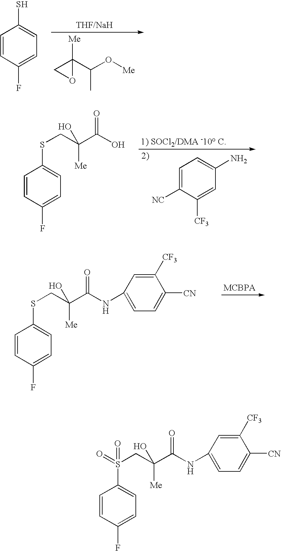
C1=CC(F)=CC=C1S.[Me]C1(C(C)O[Me])CO1.S(C1=CC=C(F)C=C1)CC([Me])(O)C(O)=O.C1=C([NC])C([CF3])=CC(N)=C1.S(C1=CC=C(F)C=C1)CC(C(NC1=CC=C([CN])C([CF3])=C1)=O)(O)[Me].S(C1=CC=C(F)C=C1)(CC(C(NC1=CC=C([CN])C([CF3])=C1)=O)(O)[Me])(=O)=O
